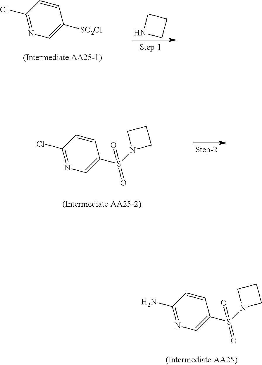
C1(Cl)=NC=C([SO2Cl])C=C1.C1NCC1.C1(Cl)=NC=C(S(=O)(=O)N2CCC2)C=C1.C1(N)=NC=C(S(=O)(=O)N2CCC2)C=C1
